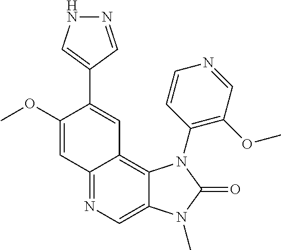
C12=NC=C3C(=C1C=C(C1=CNN=C1)C(OC)=C2)N(C1=C(OC)C=NC=C1)C(=O)N3C
